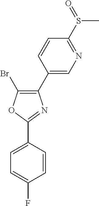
C1(C2=CN=C(S(=O)C)C=C2)=C(Br)OC(C2=CC=C(F)C=C2)=N1
